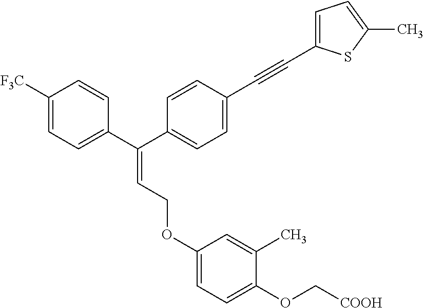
C1([F3C])=CC=C(C(C2=CC=C(C#CC3=CC=C(C)S3)C=C2)=CCOC2=CC=C(OC[COOH])C(C)=C2)C=C1
